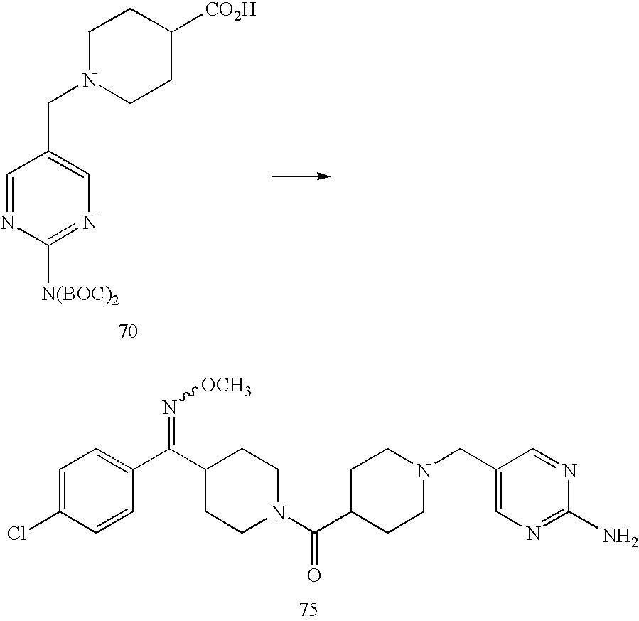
C1=NC([N(BOC)2])=NC=C1CN1CCC([CO2H])CC1.C1=C(Cl)C=CC(C(C2CCN(C(=O)C3CCN(CC4=CN=C(N)N=C4)CC3)CC2)=N[OCH3])=C1
